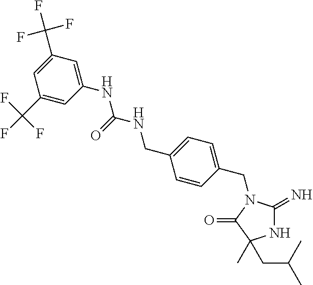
N1C(=N)N(CC2=CC=C(CNC(NC3=CC(C(F)(F)F)=CC(C(F)(F)F)=C3)=O)C=C2)C(=O)C1(C)CC(C)C
